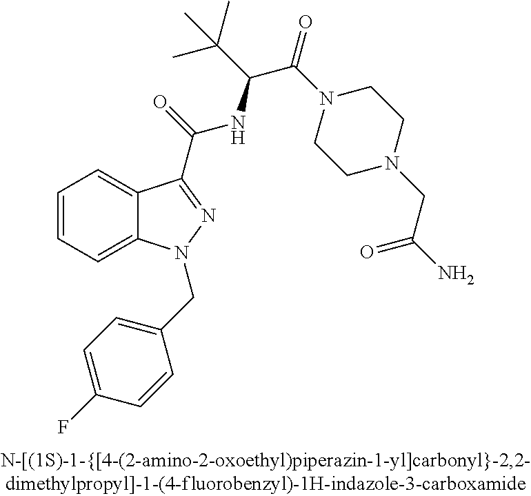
C1=CC=C2C(=C1)C(C(=O)NC(C(C)(C)C)C(N1CCN(CC(N)=O)CC1)=O)=NN2CC1=CC=C(F)C=C1
